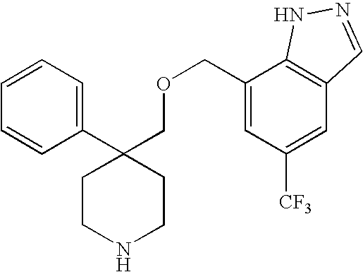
C1(C2(COCC3=CC([CF3])=CC4=C3NN=C4)CCNCC2)=CC=CC=C1
